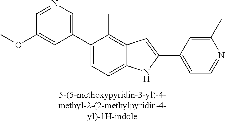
C1(C2=CN=CC(OC)=C2)=CC=C2C(=C1C)C=C(C1=CC=NC(C)=C1)N2
